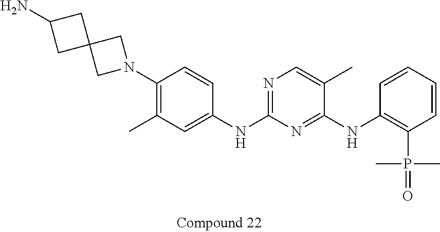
C1C2(CN(C3=C(C)C=C(NC4=NC=C(C)C(NC5=C(P(=O)(C)C)C=CC=C5)=N4)C=C3)C2)CC1N
